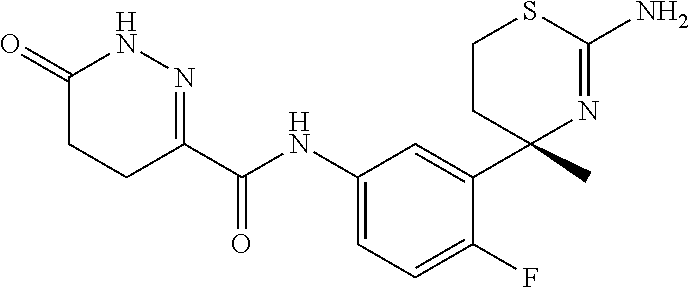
C1(C(NC2=CC=C(F)C(C3(C)N=C(N)SCC3)=C2)=O)=NNC(=O)CC1
